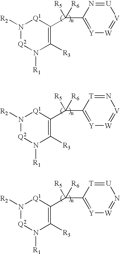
N1([R2])[Q2]N([R1])C([R3])=C(C(C2=[Y][W]=[V][U]=N2)([R6])[R5])[Q1]1.N1([R2])[Q2]N([R1])C([R3])=C(C(C2=[Y][W]=[V]N=[T]2)([R6])[R5])[Q1]1.N1([R2])[Q2]N([R1])C([R3])=C(C(C2=[Y][W]=N[U]=[T]2)([R6])[R5])[Q1]1
